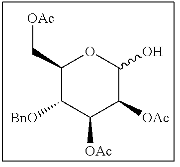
C1(C[OAc])C([BnO])C([OAc])C([OAc])C(O)O1
